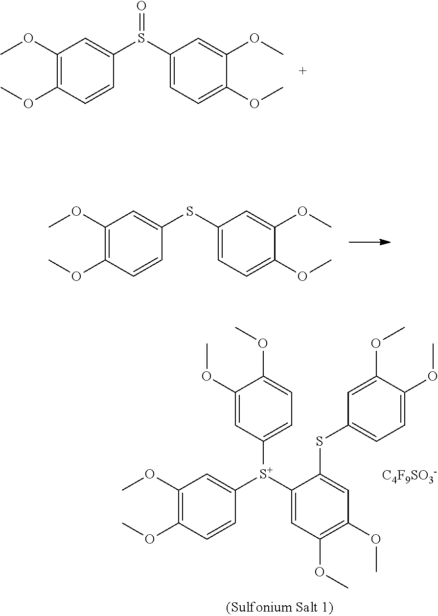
C1(OC)=C(OC)C=CC([S+](C2=CC(OC)=C(OC)C=C2SC2=CC=C(OC)C(OC)=C2)C2=CC=C(OC)C(OC)=C2)=C1.[C4F9SO3-].C1(OC)=C(OC)C=CC(SC2=CC=C(OC)C(OC)=C2)=C1.C1(OC)=C(OC)C=CC(S(C2=CC=C(OC)C(OC)=C2)=O)=C1
